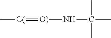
C[C(]=[O)]NC(C)(C)C
